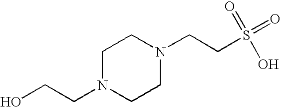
OCCN1CCN(CCS(O)(=O)=O)CC1
